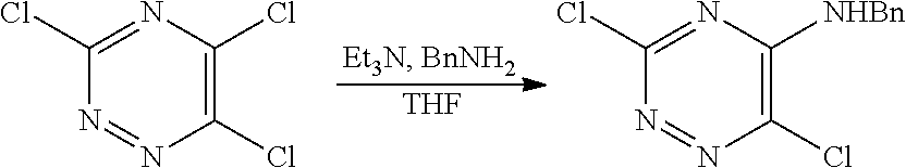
C1(Cl)=C(Cl)N=C(Cl)N=N1.[THF].C1(Cl)=C([NHBn])N=C(Cl)N=N1
